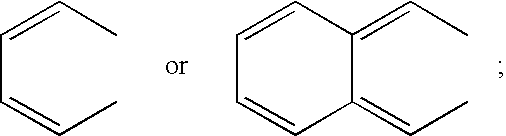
C(C=CC)=CC.C1=CC(=CC)C(=CC)C=C1
